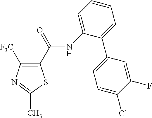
C1(C(=O)NC2=CC=CC=C2C2=CC=C(Cl)C(F)=C2)=C([F3C])N=C(C)S1
